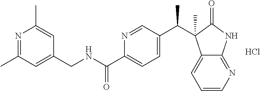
N1=C(C)C=C(CNC(C2=CC=C(C(C)C3(C)C4=CC=CN=C4NC3=O)C=N2)=O)C=C1C.Cl
